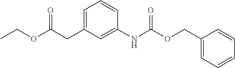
C(OC(CC1=CC=CC(NC(OCC2=CC=CC=C2)=O)=C1)=O)C
